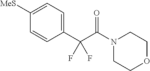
C1OCCN(C(C(C2=CC=C([MeS])C=C2)(F)F)=O)C1
